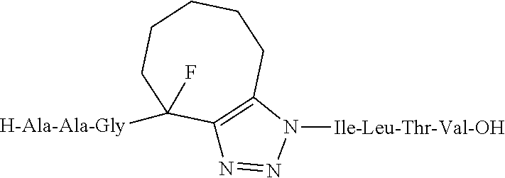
C12=C(N([Ile-Leu-Thr-Val-OH])N=N1)CCCCCC2(F)[H-Ala-Ala-Gly]
